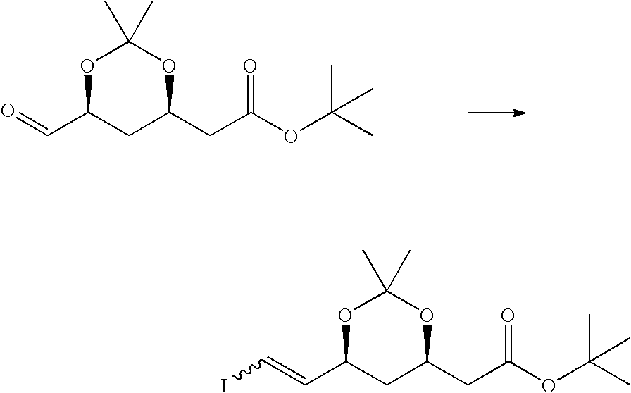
O=CC1CC(CC(OC(C)(C)C)=O)OC(C)(C)O1.C(=CC1CC(CC(OC(C)(C)C)=O)OC(C)(C)O1)I
